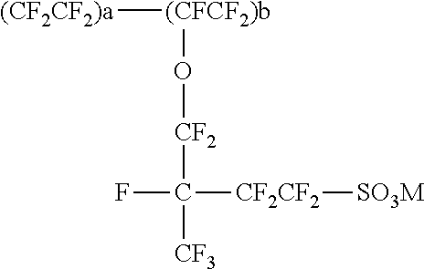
[(CF2CF2)a][(CFCF2)b]O[CF2]C([CF3])(F)[CF2CF2][SO3M]
